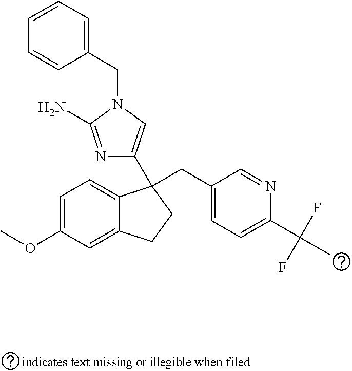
C1=C(OC)C=C2C(=C1)C(CC1=CC=C(C(F)(C)F)N=C1)(C1=CN(CC3=CC=CC=C3)C(N)=N1)CC2
